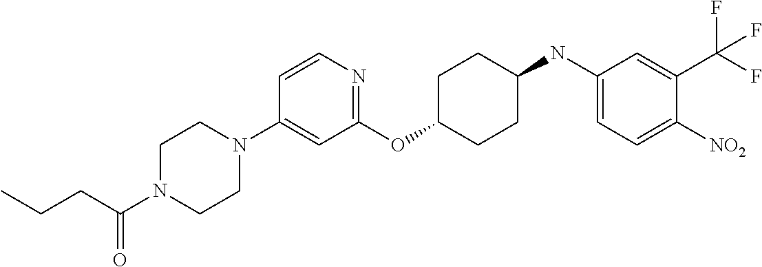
C1(OC2CCC(NC3=CC=C([NO2])C(C(F)(F)F)=C3)CC2)=NC=CC(N2CCN(C(CCC)=O)CC2)=C1
